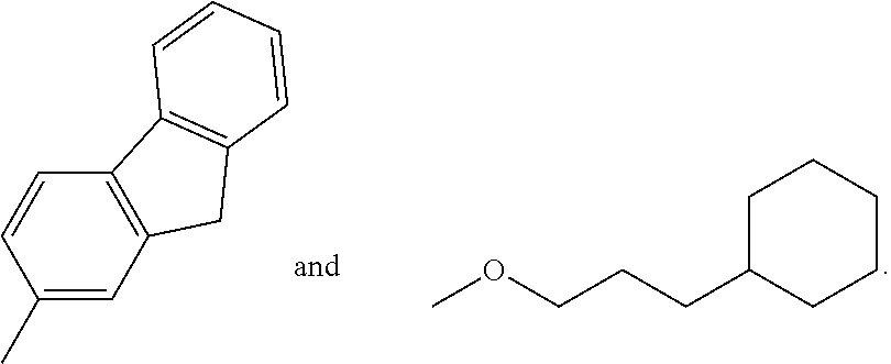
C1=CC(C)=CC2=C1C1=C(C2)C=CC=C1.COCCCC1CCCCC1
